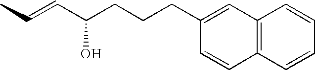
CC=CC(CCCC1=CC2=C(C=C1)C=CC=C2)O
